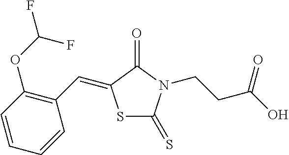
S1C(=S)N(CCC(O)=O)C(=O)C1=CC1=C(OC(F)F)C=CC=C1
